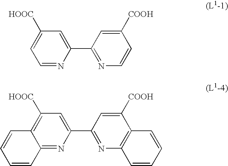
C1=NC(C2=NC=CC([COOH])=C2)=CC([HOOC])=C1.C12=NC(C3=NC4=C(C([COOH])=C3)C=CC=C4)=CC([HOOC])=C1C=CC=C2
